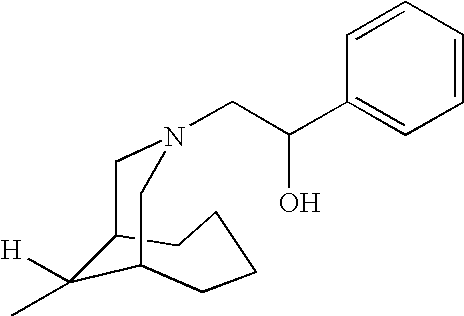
C(N1CC2C([H])(C)C(CCCC2)C1)C(C1=CC=CC=C1)O
